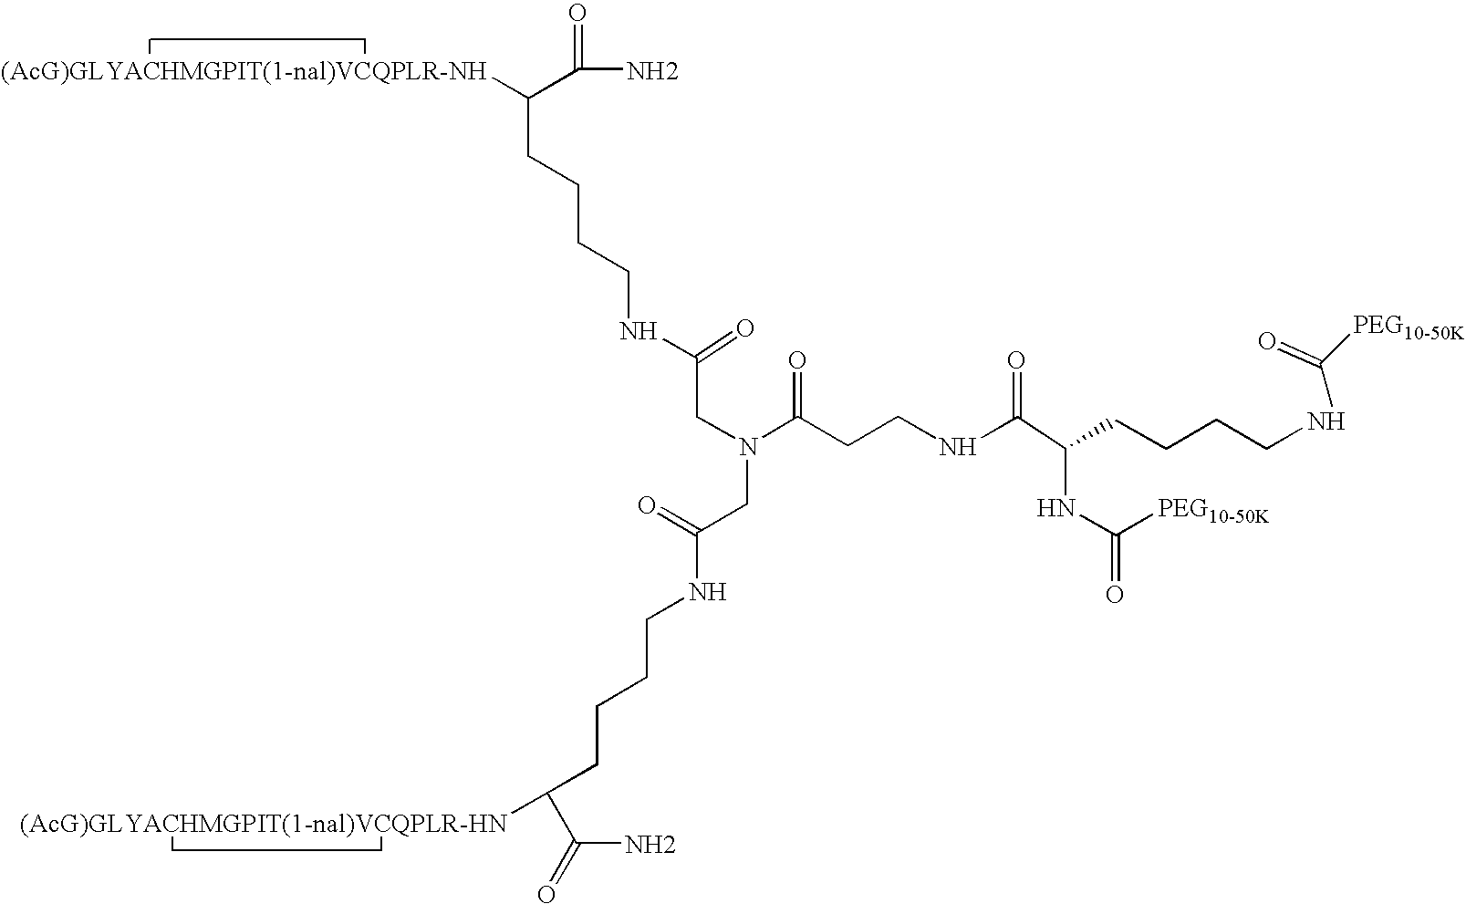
NC(=O)C([(AcG)GLYACHMGPIT(1-nal)VCQPLR-NH])CCCCNC(CN(C(=O)CCNC(=O)C(NC(=O)[PEG10-50K])CCCCNC([PEG10-50K])=O)CC(=O)NCCCCC(C(N)=O)[(AcG)GLYACHMGPIT(1-nal)VCQPLR-HN])=O
